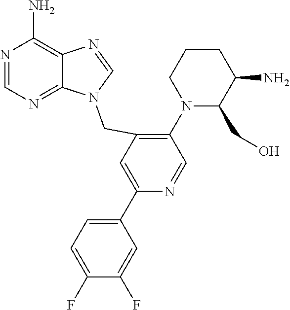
N1=CN(CC2=C(N3C(CO)C(N)CCC3)C=NC(C3=CC=C(F)C(F)=C3)=C2)C2=NC=NC(N)=C12
